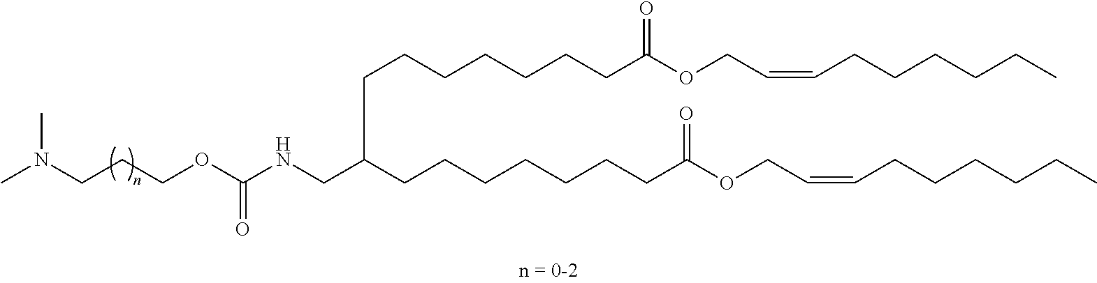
CN(CCCOC(NCC(CCCCCCCC(OCC=CCCCCCC)=O)CCCCCCCC(OCC=CCCCCCC)=O)=O)C
